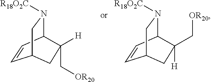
C1=CC2N([R18O2C])CC1CC2([H])C[OR20].C1=CC2N([R18O2C])CC1CC2(C[OR20])[H]
